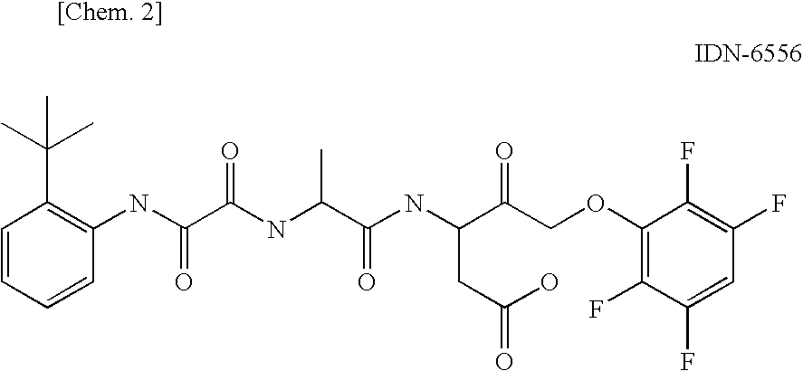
C(C(NC(C(NC(C(COC1=C(F)C(F)=CC(F)=C1F)=O)CC(=O)O)=O)C)=O)(NC1=C(C(C)(C)C)C=CC=C1)=O
